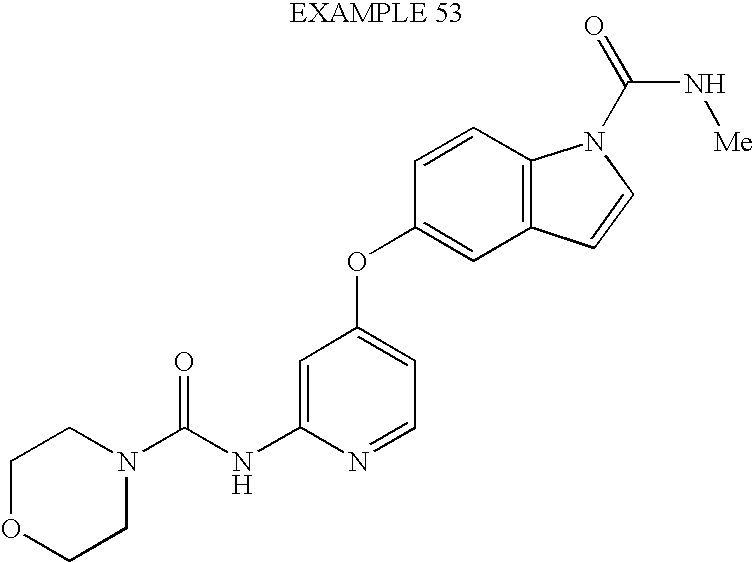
C(NC1=CC(OC2=CC3=C(C=C2)N(C(N[Me])=O)C=C3)=CC=N1)(=O)N1CCOCC1
